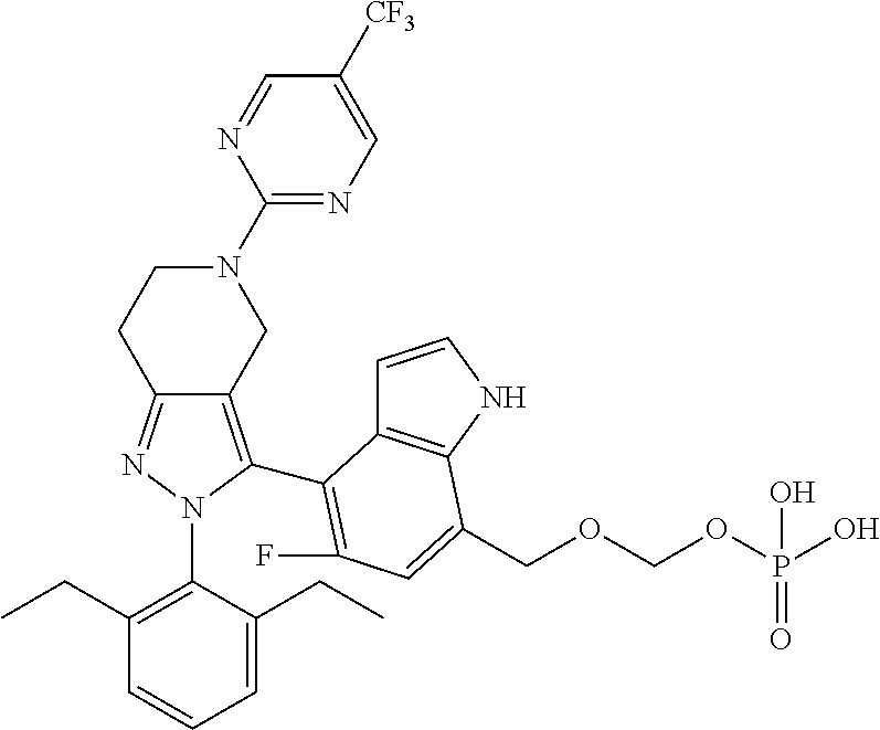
C12=NN(C3=C(CC)C=CC=C3CC)C(C3=C(F)C=C(COCOP(O)(=O)O)C4=C3C=CN4)=C1CN(C1=NC=C([CF3])C=N1)CC2
